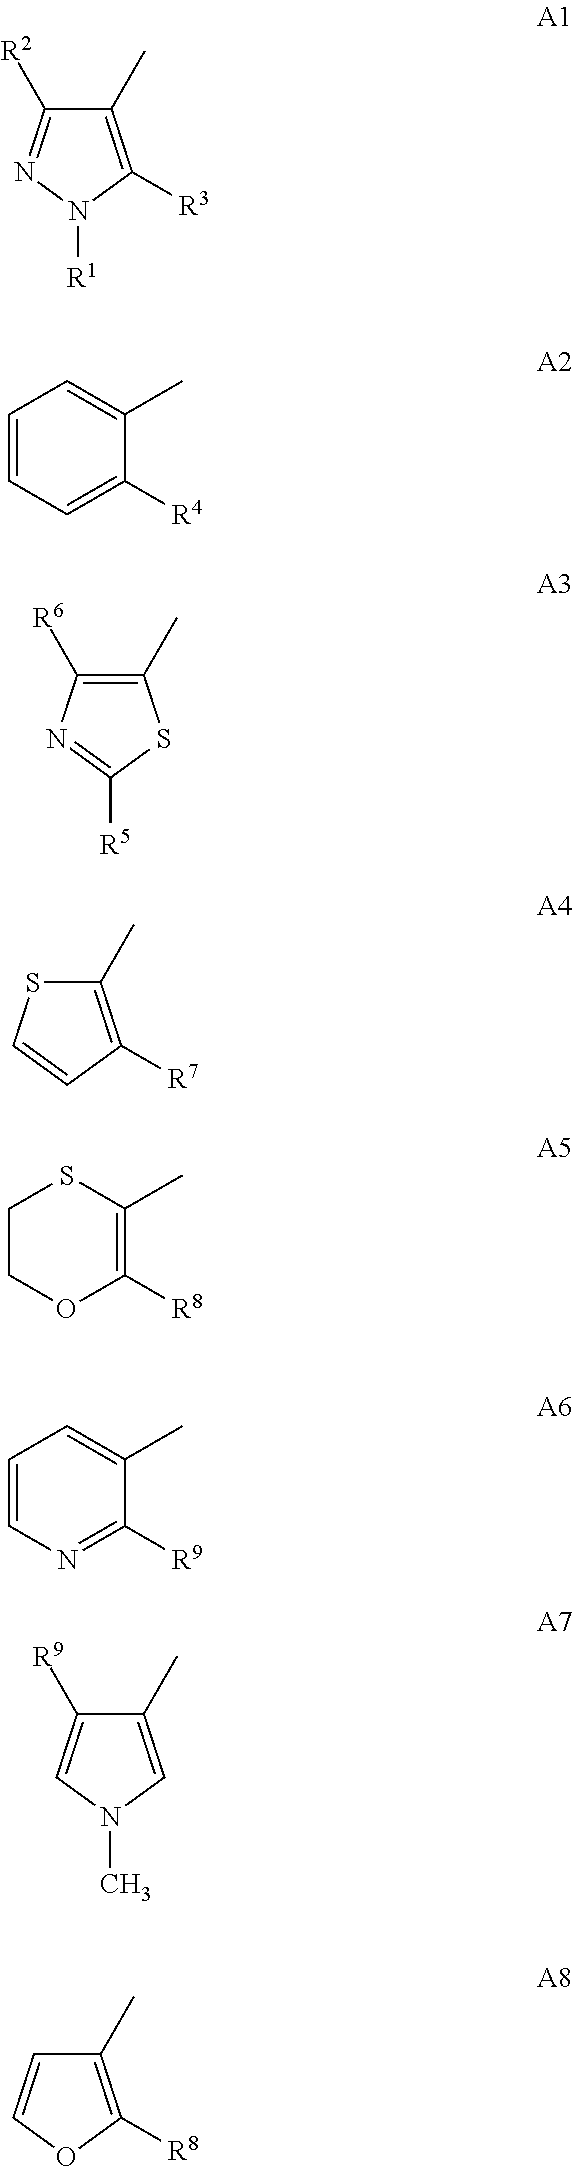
C1(C)=C([R3])N([R1])N=C1[R2].C1=CC=C([R4])C(C)=C1.C1(C)=C([R6])N=C([R5])S1.C1(C)=C([R7])C=CS1.C1COC([R8])=C(C)S1.C1=CN=C([R9])C(C)=C1.C1(C)=CN(C)C=C1[R9].C1(C)=C([R8])OC=C1
